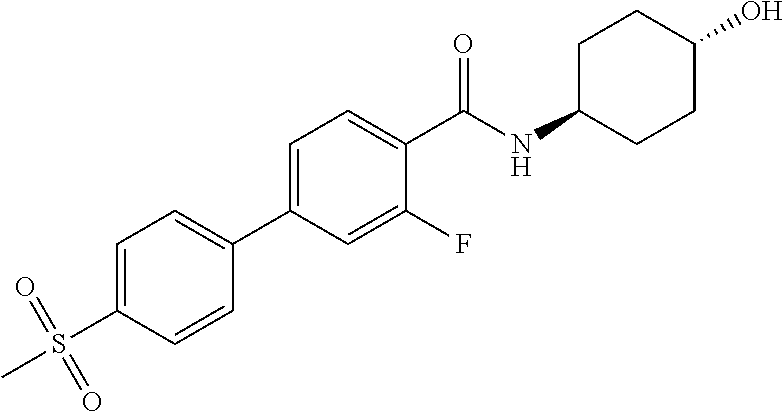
C1=C(S(C)(=O)=O)C=CC(C2=CC=C(C(NC3CCC(O)CC3)=O)C(F)=C2)=C1
